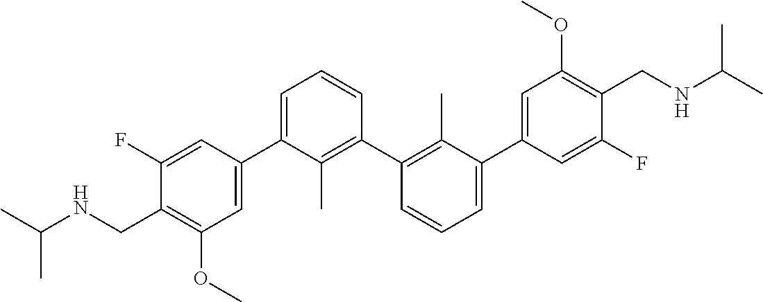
C1(C2=CC(OC)=C(CNC(C)C)C(F)=C2)=CC=CC(C2=C(C)C(C3=CC(OC)=C(CNC(C)C)C(F)=C3)=CC=C2)=C1C
